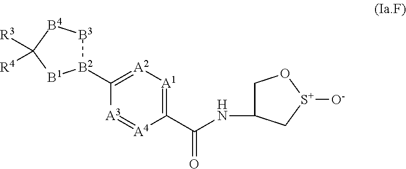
[B2]1(C2=[A2][A1]=C(C(NC3CO[S+]([O-])C3)=O)[A4]=[A3]2)[B3][B4]C([R3])([R4])[B1]1
